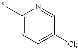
C1(C)=CC=C(Cl)C=N1
